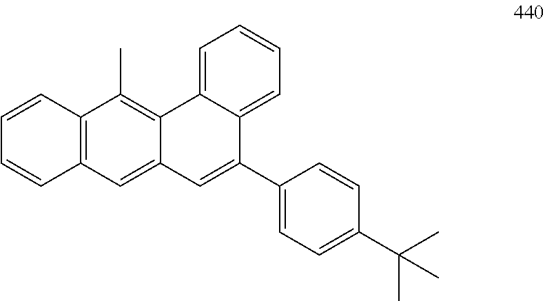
C1=CC2=C(C=C1)C=C1C(=C2C)C2=CC=CC=C2C(C2=CC=C(C(C)(C)C)C=C2)=C1
